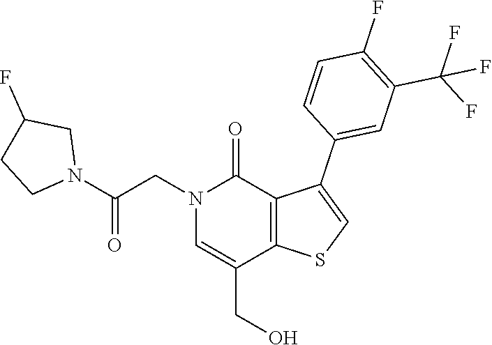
N1(CC(N2CC(F)CC2)=O)C=C(CO)C2=C(C1=O)C(C1=CC(C(F)(F)F)=C(F)C=C1)=CS2
